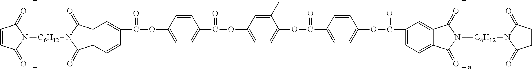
C1=CC(=O)N([C6H12]N2C(=O)C3=C(C2=O)C=C(C(OC2=CC=C(C(OC4=CC=C(OC(C5=CC=C(OC(=O)C6=CC=C7C(=C6)C(=O)N([C6H12]N6C(=O)C=CC6=O)C7=O)C=C5)=O)C(C)=C4)=O)C=C2)=O)C=C3)C1=O
